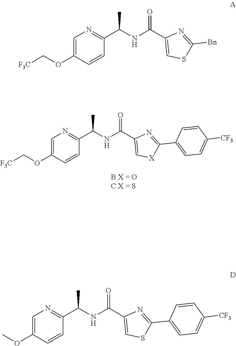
C1=C(C(NC(C2=NC=C(OC[F3C])C=C2)C)=O)N=C(C2=CC=C([CF3])C=C2)[X]1.C1([Bn])=NC(C(NC(C2=NC=C(OC[F3C])C=C2)C)=O)=CS1.C1([CF3])=CC=C(C2=NC(C(NC(C3=NC=C(OC)C=C3)C)=O)=CS2)C=C1
